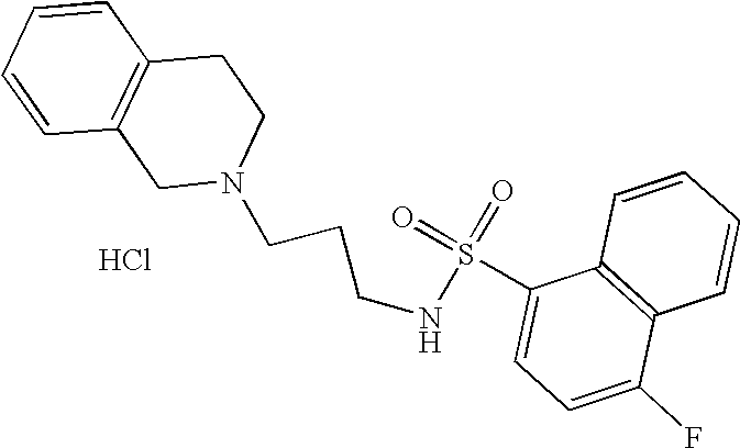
Cl.C(N1CC2=C(C=CC=C2)CC1)CCNS(=O)(=O)C1=CC=C(F)C2=C1C=CC=C2
